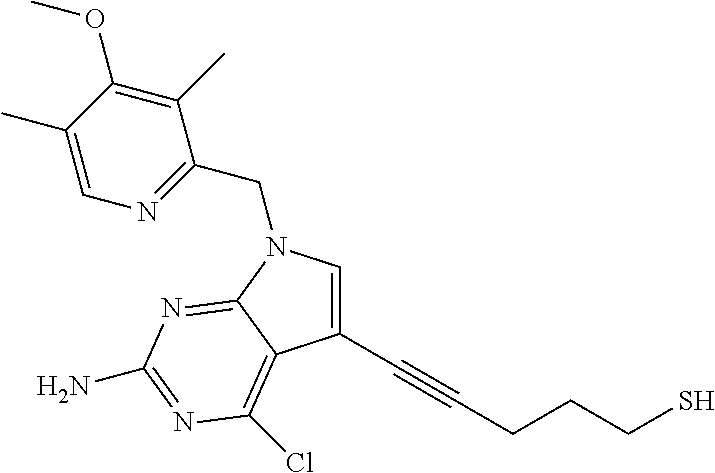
C(CCCS)#CC1=CN(CC2=NC=C(C)C(OC)=C2C)C2=NC(N)=NC(Cl)=C12
